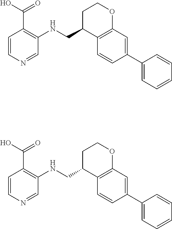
C1C(CNC2=C(C(O)=O)C=CN=C2)C2=C(OC1)C=C(C1=CC=CC=C1)C=C2.C1C(CNC2=C(C(O)=O)C=CN=C2)C2=C(OC1)C=C(C1=CC=CC=C1)C=C2
